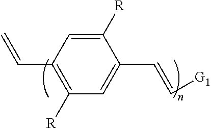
C1([R])=CC(C=C)=C([R])C=C1C=C[G1]
